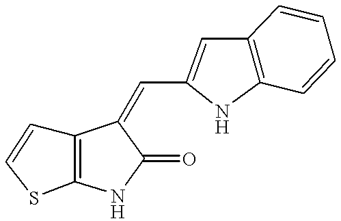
C12=C(NC(=O)C1=CC1=CC3=C(C=CC=C3)N1)SC=C2
